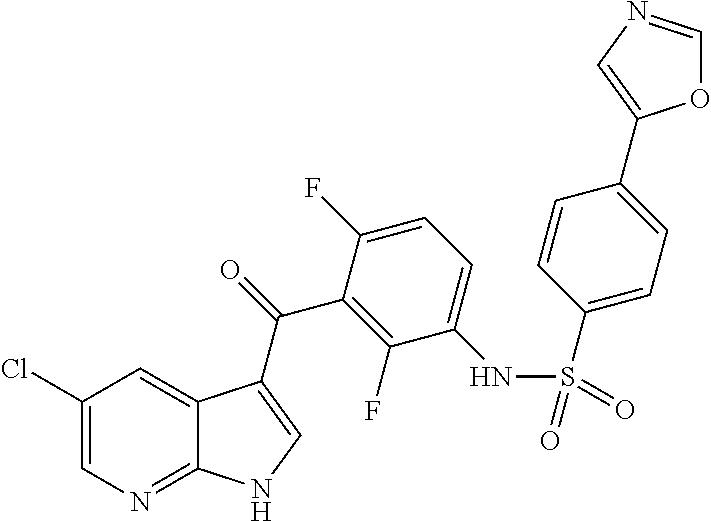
C1(Cl)=CN=C2C(=C1)C(C(=O)C1=C(F)C(NS(=O)(=O)C3=CC=C(C4=CN=CO4)C=C3)=CC=C1F)=CN2
